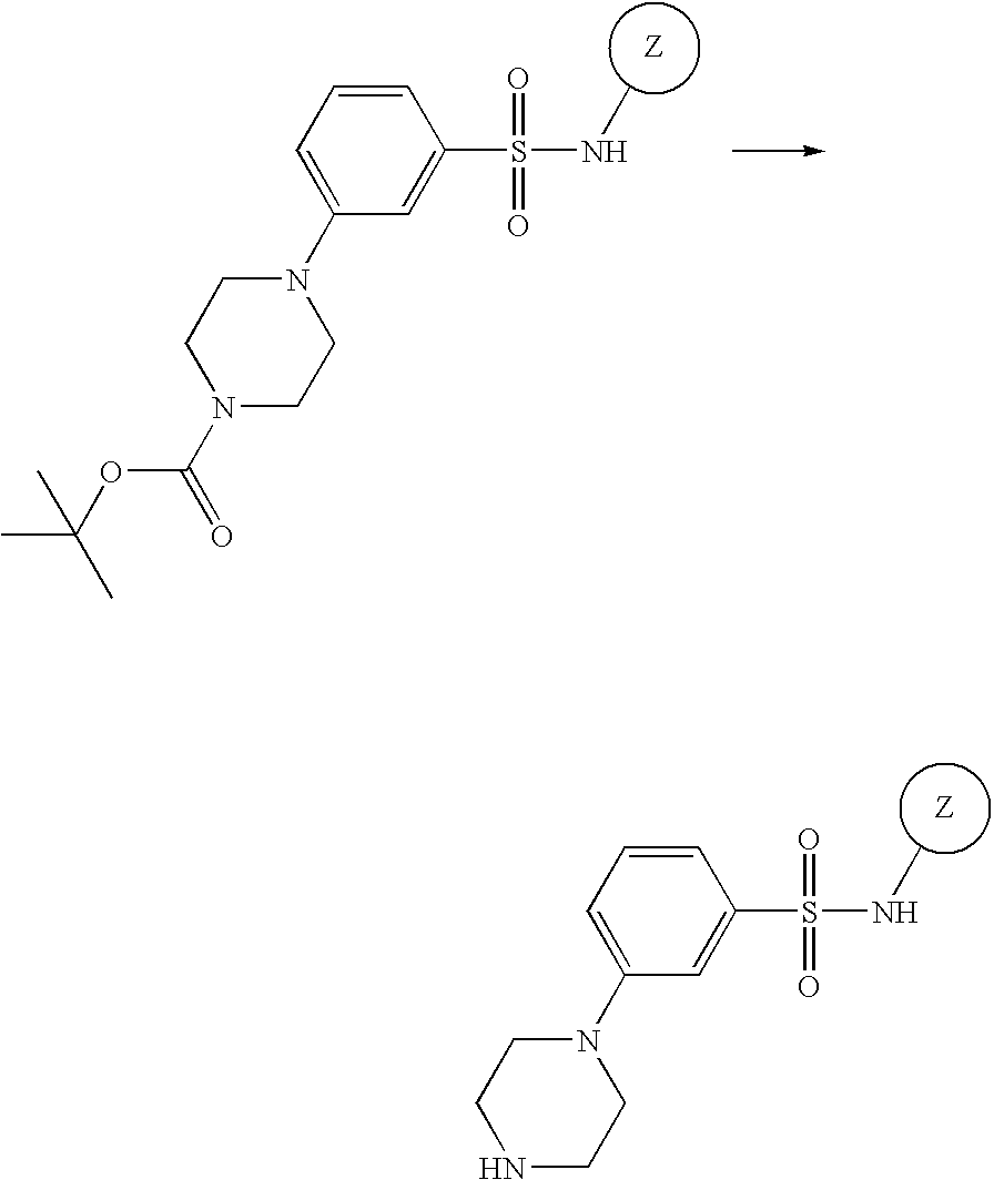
C1N(C(OC(C)(C)C)=O)CCN(C2=CC=CC(S(NC)(=O)=O)=C2)C1.C1NCCN(C2=CC=CC(S(NC)(=O)=O)=C2)C1
